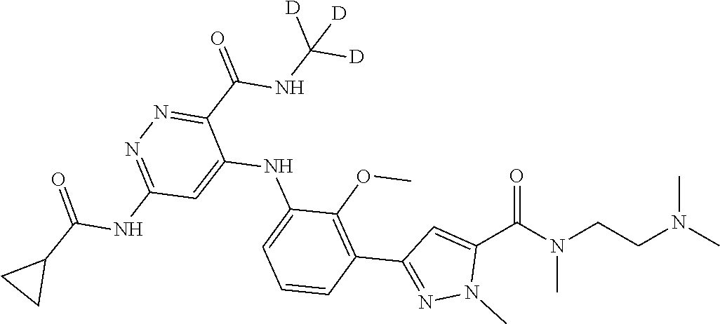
CN(CCN(C(C1=CC(C2=C(OC)C(NC3=CC(NC(=O)C4CC4)=NN=C3C(NC([D])([D])[D])=O)=CC=C2)=NN1C)=O)C)C
